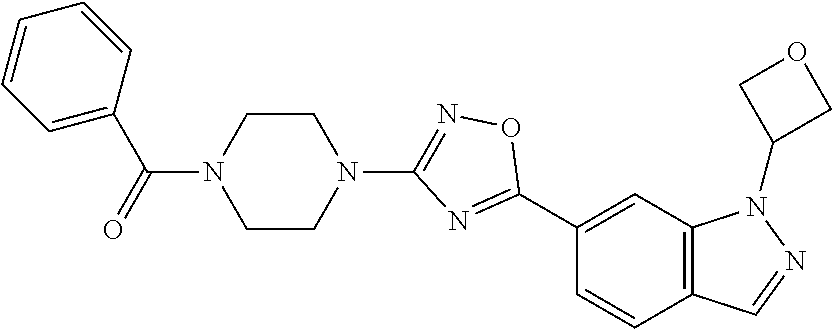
C12=C(C=C(C3=NC(N4CCN(C(=O)C5=CC=CC=C5)CC4)=NO3)C=C1)N(C1COC1)N=C2
